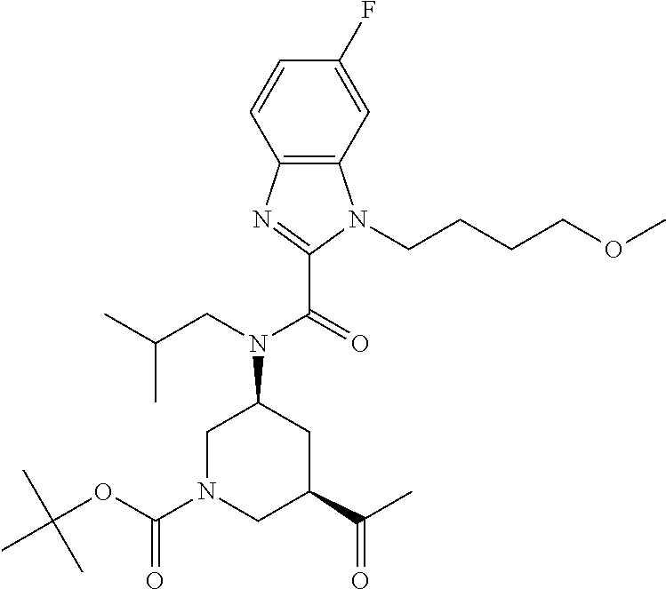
C12=C(C=C(F)C=C1)N(CCCCOC)C(C(=O)N(CC(C)C)C1CC(C(C)=O)CN(C(OC(C)(C)C)=O)C1)=N2
